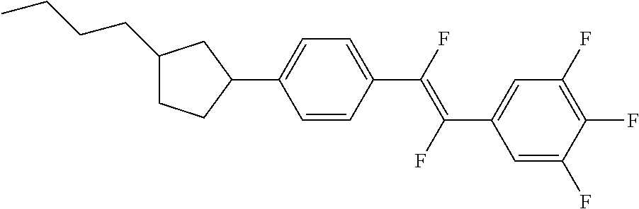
C1(CCCC)CCC(C2=CC=C(C(=C(C3=CC(F)=C(F)C(F)=C3)F)F)C=C2)C1
